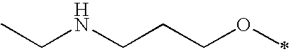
CCNCCCOC
